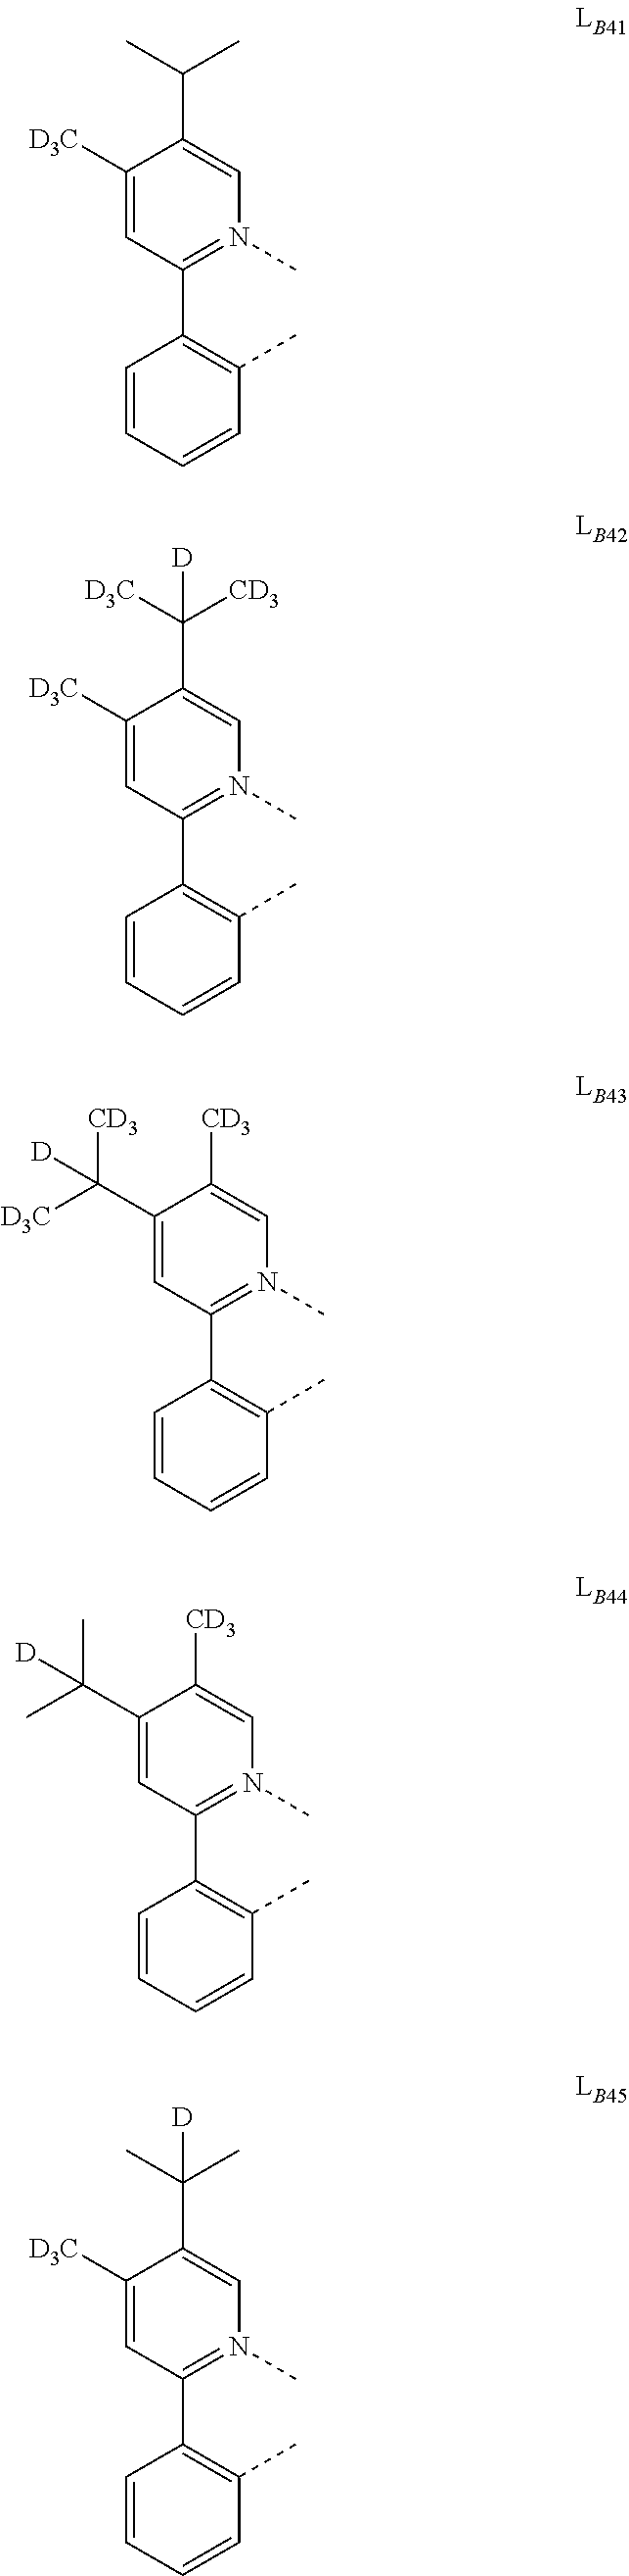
C1=CC=CC(C)=C1C1=N(C)C=C(C(C)C)C([D3C])=C1.C1=CC=CC(C)=C1C1=N(C)C=C(C([D3C])([CD3])[D])C([D3C])=C1.C1=CC=CC(C)=C1C1=N(C)C=C([CD3])C(C([D3C])([CD3])[D])=C1.C1=CC=CC(C)=C1C1=N(C)C=C([CD3])C(C(C)(C)[D])=C1.C1=CC=CC(C)=C1C1=N(C)C=C(C(C)(C)[D])C([D3C])=C1
